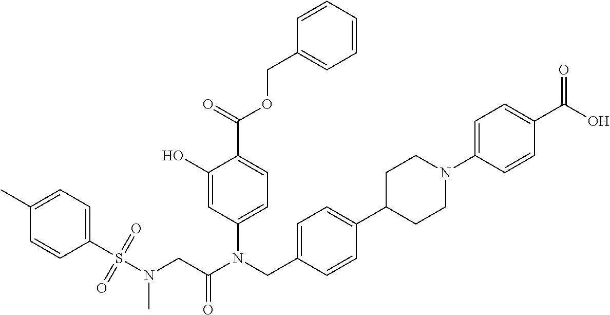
C1(O)=CC(N(CC2=CC=C(C3CCN(C4=CC=C(C(O)=O)C=C4)CC3)C=C2)C(CN(S(C2=CC=C(C)C=C2)(=O)=O)C)=O)=CC=C1C(=O)OCC1=CC=CC=C1
